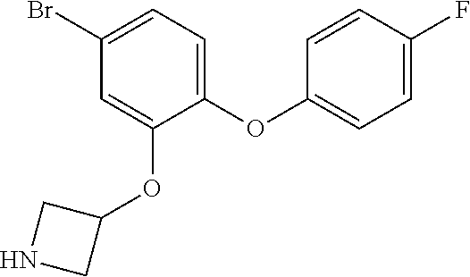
C1(Br)=CC=C(OC2=CC=C(F)C=C2)C(OC2CNC2)=C1
